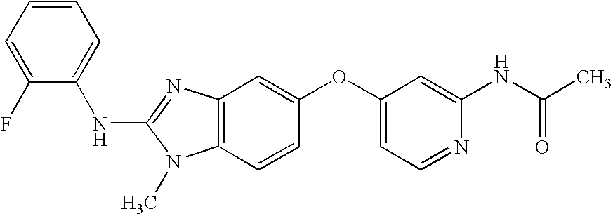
C1=CC=C(F)C(NC2=NC3=C(N2C)C=CC(OC2=CC=NC(NC(C)=O)=C2)=C3)=C1
